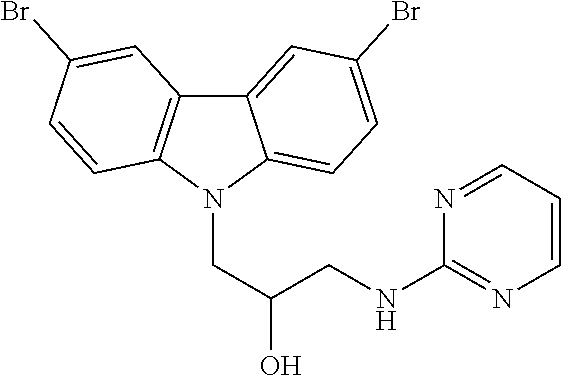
N1(CC(CNC2=NC=CC=N2)O)C2=CC=C(Br)C=C2C2=C1C=CC(Br)=C2
